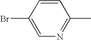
C1=C(Br)C=CC(C)=N1
